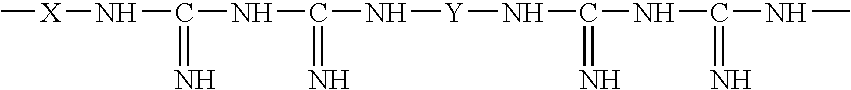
C[X]NC(=N)NC(=N)N[Y]NC(=N)NC(=N)NC
